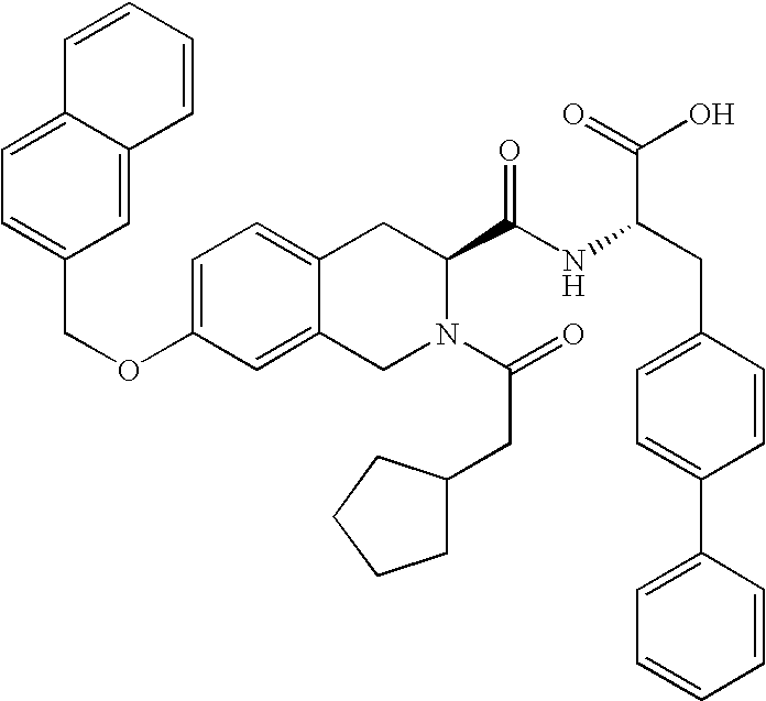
C12=CC=C(OCC3=CC=C4C(=C3)C=CC=C4)C=C1CN(C(=O)CC1CCCC1)C(C(NC(CC1=CC=C(C3=CC=CC=C3)C=C1)C(=O)O)=O)C2
